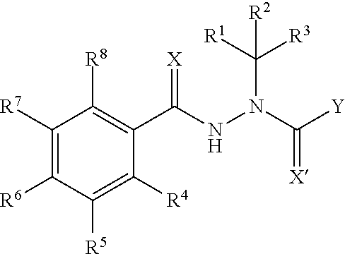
C1([R7])=C([R6])C([R5])=C([R4])C(C(NN(C([Y])=[X])C([R1])([R3])[R2])=[X])=C1[R8]
